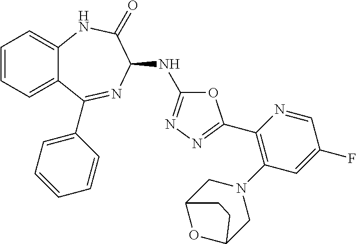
C1(C2=NN=C(NC3N=C(C4=CC=CC=C4)C4=CC=CC=C4NC3=O)O2)=C(N2CC3OC(C2)CC3)C=C(F)C=N1
